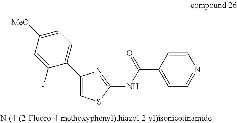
C1([MeO])=CC=C(C2=CSC(NC(C3=CC=NC=C3)=O)=N2)C(F)=C1
